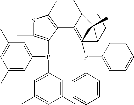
C1(C)=CC(P(C2=CC(C)=CC(C)=C2)C2=C(C)SC(C)=C2C2=C(P(C3=CC=CC=C3)C3=CC=CC=C3)(CC)C3CCC2(C)C3)=CC(C)=C1
